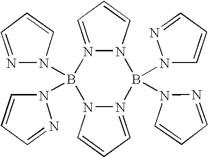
N12N(=CC=C1)B(N1C=CC=N1)(N1C=CC=N1)N1N(=CC=C1)B2(N1C=CC=N1)N1C=CC=N1
